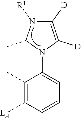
C1([D])=C([D])N(C2=CC=CC([LA])=C2C)C(C)N1[R1]
